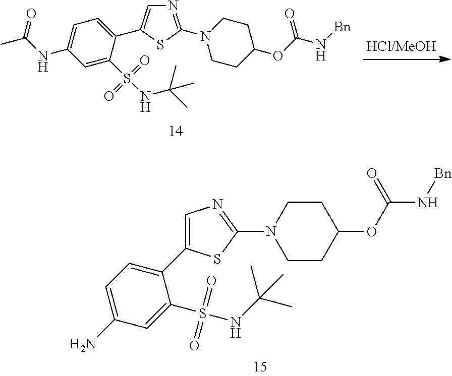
C1=C(N)C=C(S(NC(C)(C)C)(=O)=O)C(C2=CN=C(N3CCC(OC(N[Bn])=O)CC3)S2)=C1.C1=C(NC(=O)C)C=C(S(NC(C)(C)C)(=O)=O)C(C2=CN=C(N3CCC(OC(N[Bn])=O)CC3)S2)=C1
